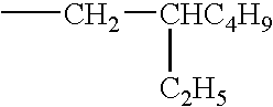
CC[CHC4H9][C2H5]
